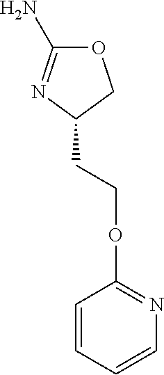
C1=CC=CN=C1OCCC1COC(N)=N1
